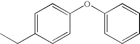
C1=C(CC)C=CC(OC2=CC=CC=C2)=C1
